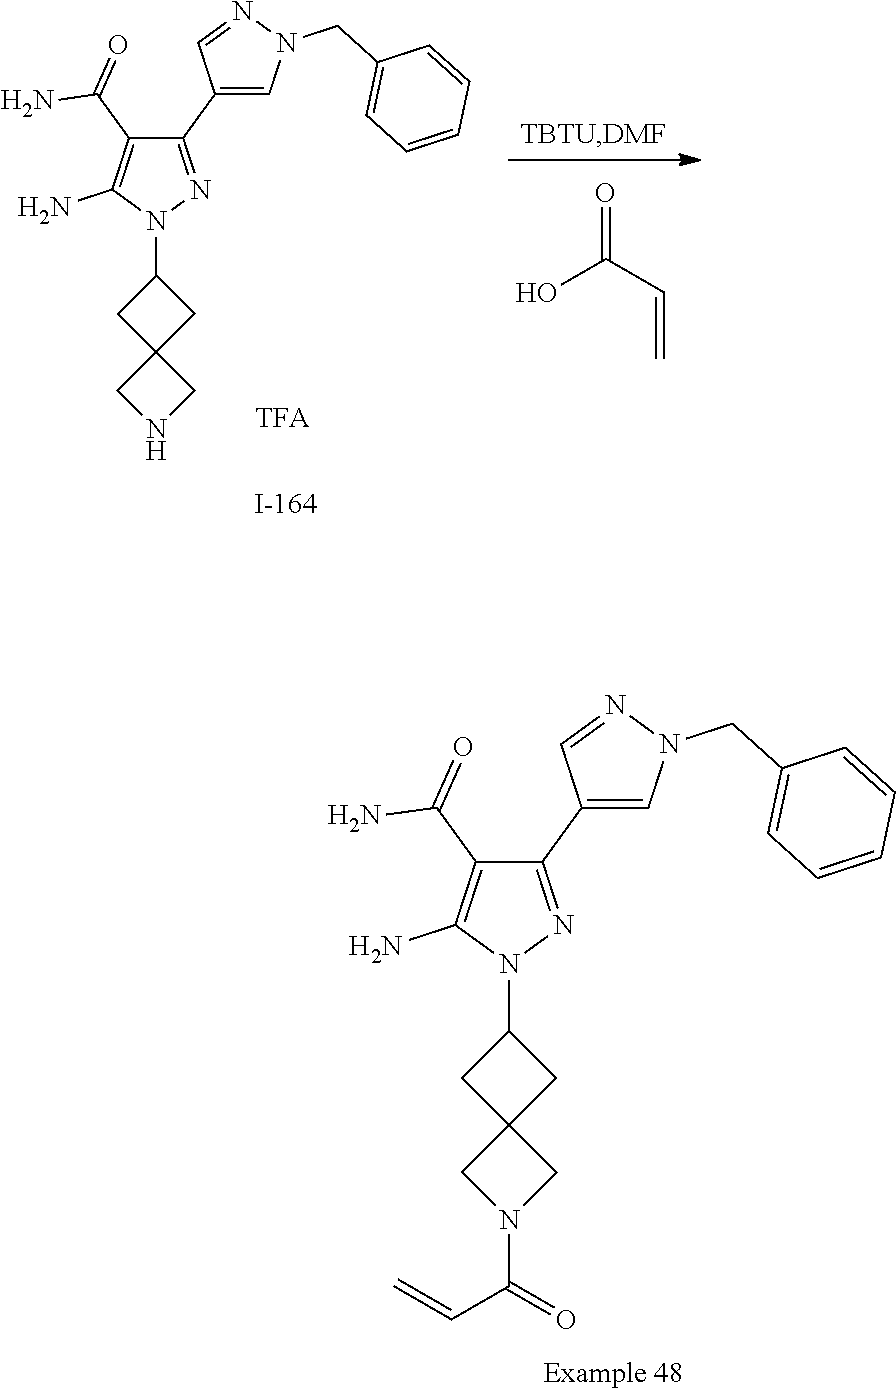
C1(C2=CN(CC3=CC=CC=C3)N=C2)=NN(C2CC3(C2)CN(C(=O)C=C)C3)C(N)=C1C(N)=O.C1(C2=CN(CC3=CC=CC=C3)N=C2)=NN(C2CC3(C2)CNC3)C(N)=C1C(N)=O.OC(C=C)=O
